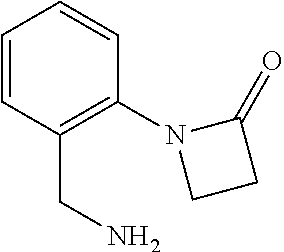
C1=CC(CN)=C(N2CCC2=O)C=C1
